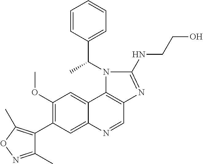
C1=CC(C(N2C(NCCO)=NC3=C2C2=CC(OC)=C(C4=C(C)ON=C4C)C=C2N=C3)C)=CC=C1
